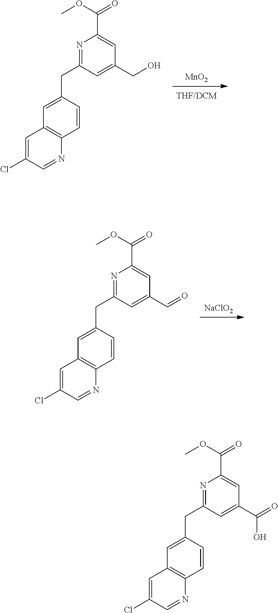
[MnO2].N1=C(CC2=CC3=C(C=C2)N=CC(Cl)=C3)C=C(CO)C=C1C(OC)=O.[NaClO2].N1=C(CC2=CC3=C(C=C2)N=CC(Cl)=C3)C=C(C=O)C=C1C(OC)=O.N1=C(CC2=CC3=C(C=C2)N=CC(Cl)=C3)C=C(C(O)=O)C=C1C(OC)=O
